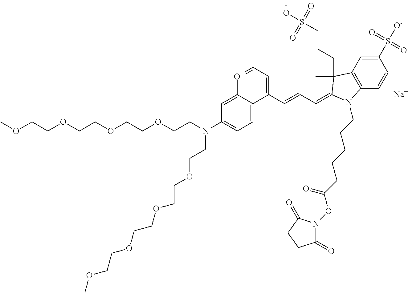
[Na].C(COCCN(CCOCCOCCOCCOC)C1=CC=C2C(=C1)[O+]=CC=C2C=CC=C1C(C)(CCCS(O)(=O)=O)C2=C(C=CC(S([O-])(=O)=O)=C2)N1CCCCCC(ON1C(=O)CCC1=O)=O)OCCOCCOC
